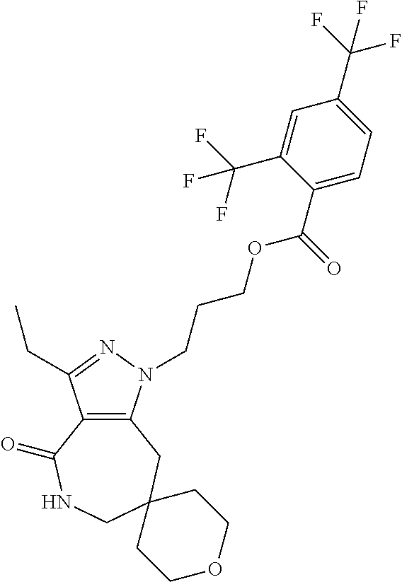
C12=C(N(CCCOC(C3=CC=C(C(F)(F)F)C=C3C(F)(F)F)=O)N=C1CC)CC1(CNC2=O)CCOCC1
